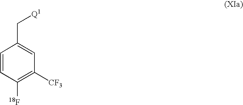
C1=CC([18F])=C([CF3])C=C1C[Q1]
